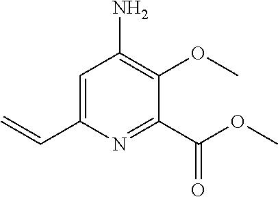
C(=C)C1=CC(N)=C(OC)C(C(OC)=O)=N1
